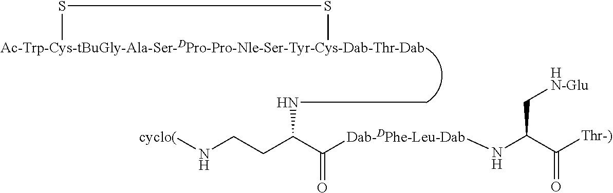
S(C)SC.N(C(CCN[cyclo(])C([Dab-DPhe-Leu-Dab]NC(C([Thr-)])=O)C[HN-Glu])=O)C
